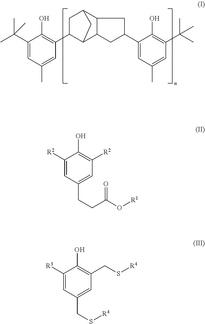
C1(C(C)(C)C)=CC(C)=CC(C2C3C4C(C(C2)C3)CC(C2=CC(C)=CC(C(C)(C)C)=C2O)C4)=C1O.C1([R2])=CC(CCC(=O)O[R1])=CC([R2])=C1O.C1([R3])=CC(CS[R4])=CC(CS[R4])=C1O
